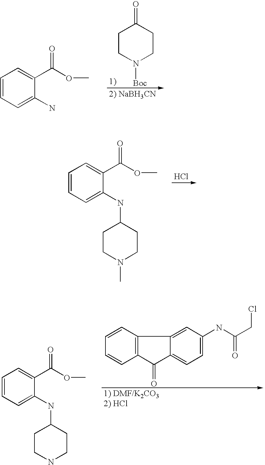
C1CN([Boc])CCC1=O.C1=CC=C(N)C(C(OC)=O)=C1.C1=CC=C(NC2CCN(C)CC2)C(C(OC)=O)=C1.Cl.C1=CC=C(NC2CCNCC2)C(C(OC)=O)=C1.C1=CC2=C(C=C1)C(=O)C1=CC=C(NC(CCl)=O)C=C21
